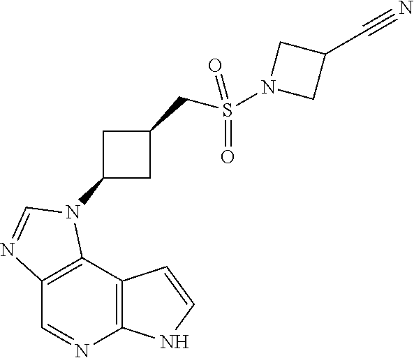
C1=NC2=C(C3=C1N=CN3C1CC(CS(N3CC(C#N)C3)(=O)=O)C1)C=CN2
